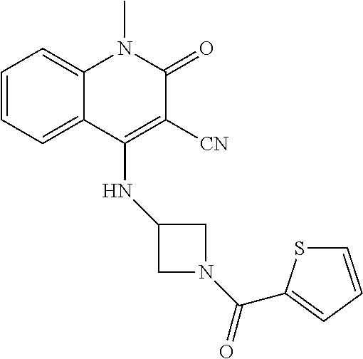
C1=CC=C2C(=C1)N(C)C(=O)C([CN])=C2NC1CN(C(=O)C2=CC=CS2)C1
